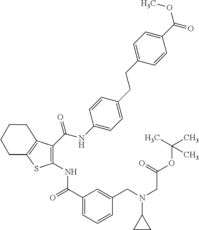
C1(C(=O)NC2=C(C(NC3=CC=C(CCC4=CC=C(C(OC)=O)C=C4)C=C3)=O)C3=C(S2)CCCC3)=CC=CC(CN(CC(OC(C)(C)C)=O)C2CC2)=C1
